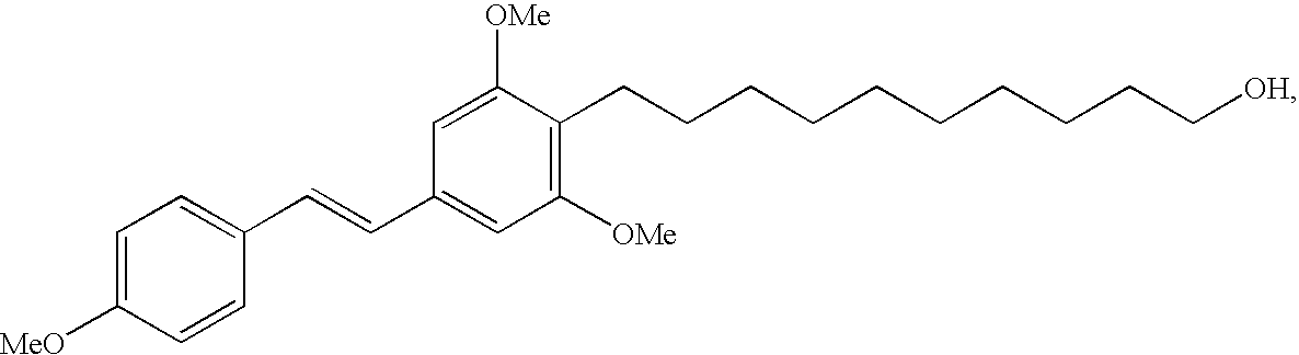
C1=C([MeO])C=CC(C=CC2=CC([OMe])=C(CCCCCCCCCC[OH])C([OMe])=C2)=C1
